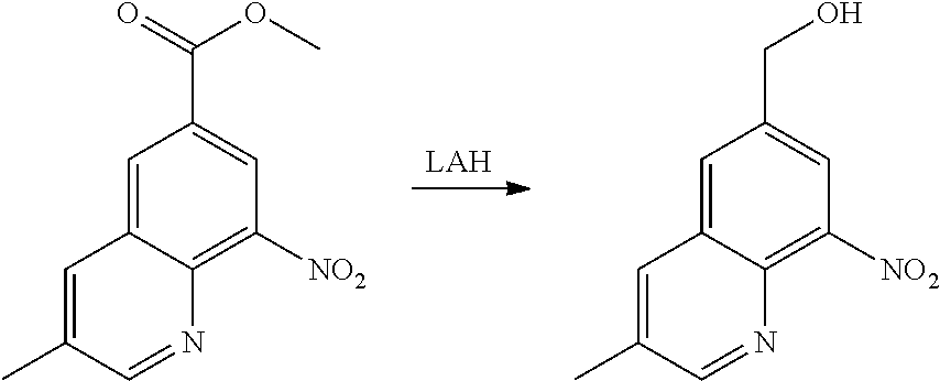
[LAH].C1=C2C(=C([NO2])C=C1CO)N=CC(C)=C2.C1=C2C(=C([NO2])C=C1C(OC)=O)N=CC(C)=C2
